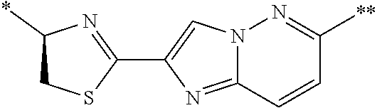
C1(C2=NC(*)CS2)=CN2C(=N1)C=CC([**])=N2
